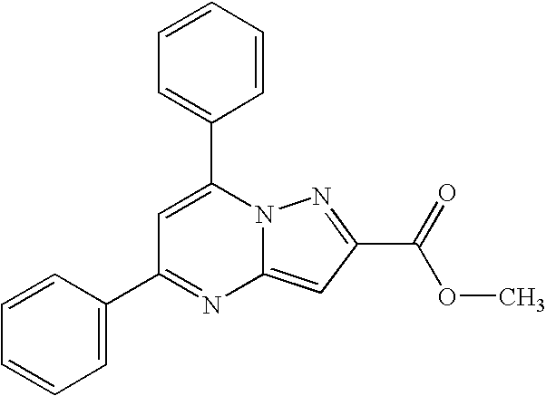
N1=C(C2=CC=CC=C2)C=C(C2=CC=CC=C2)N2C1=CC(C(OC)=O)=N2
